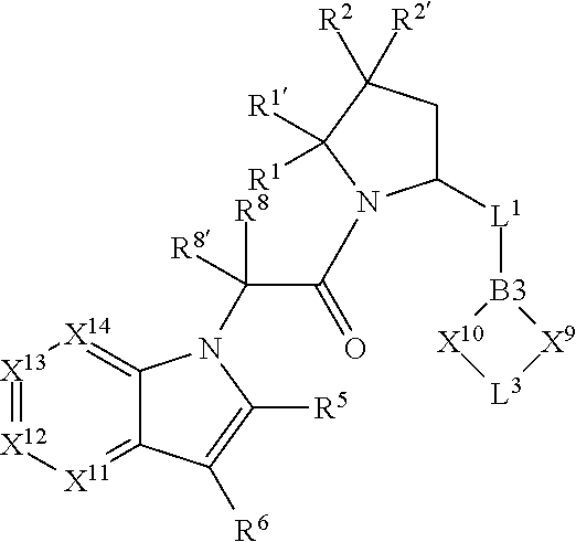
C1([L1][B3]2[X10][L3][X9]2)CC([R2])([R2])C([R1])([R1])N1C(C(N1C2=[X14][X13]=[X12][X11]=C2C([R6])=C1[R5])([R8])[R8])=O
